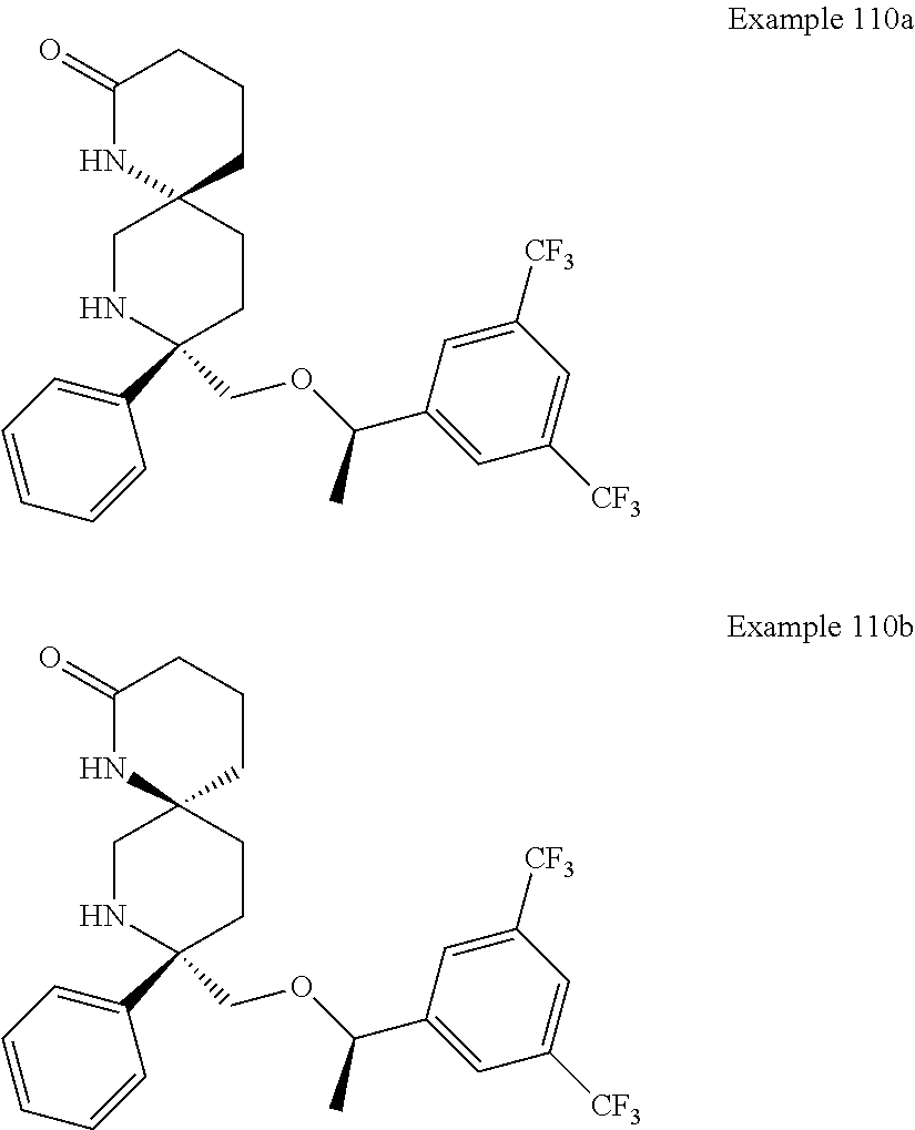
C1(=O)NC2(CCC1)CNC(C1=CC=CC=C1)(COC(C1=CC([CF3])=CC([CF3])=C1)C)CC2.C1(=O)NC2(CCC1)CNC(C1=CC=CC=C1)(COC(C1=CC([CF3])=CC([CF3])=C1)C)CC2
